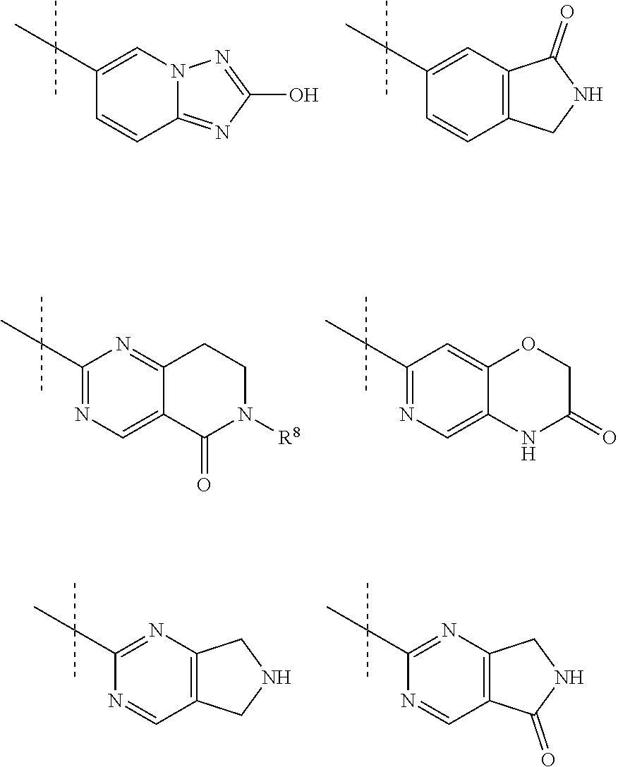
C12=NC(O)=NN1C=C(C(C)(C)C)C=C2.C12=C(C=C(C(C)(C)C)C=C1)C(=O)NC2.C12=CN=C(C(C)(C)C)N=C1CCN([R8])C2=O.C12=CN=C(C(C)(C)C)C=C1OCC(=O)N2.C12=C(N=C(C(C)(C)C)N=C1)CNC2.C12=C(N=C(C(C)(C)C)N=C1)CNC2=O
